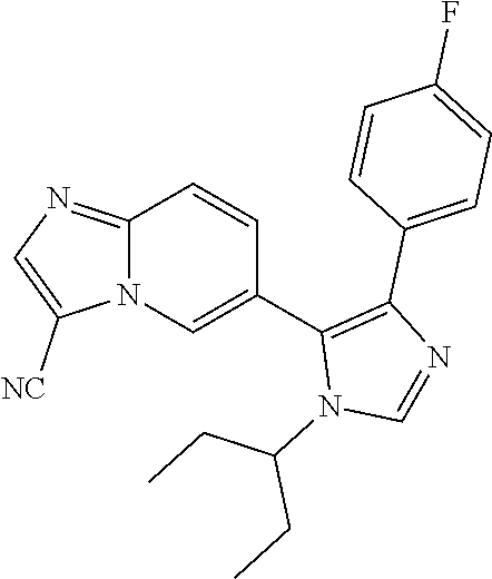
C12=NC=C([NC])N1C=C(C1=C(C3=CC=C(F)C=C3)N=CN1C(CC)CC)C=C2
